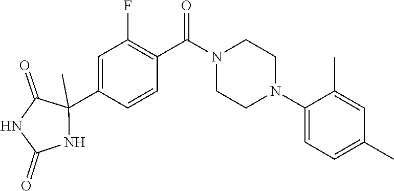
C1(N2CCN(C(C3=C(F)C=C(C4(C)C(=O)NC(=O)N4)C=C3)=O)CC2)=CC=C(C)C=C1C
